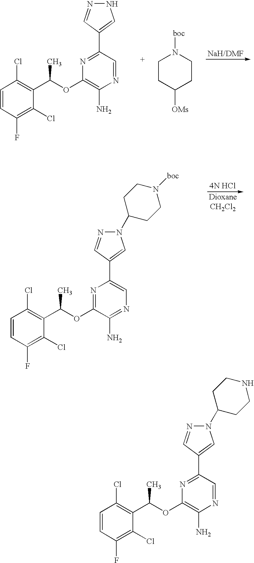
C1=CC(F)=C(Cl)C(C(C)OC2=C(N)N=CC(C3=CNN=C3)=N2)=C1Cl.C1CC([OMs])CCN1[boc].C1=CC(F)=C(Cl)C(C(C)OC2=NC(C3=CN(C4CCN([boc])CC4)N=C3)=CN=C2N)=C1Cl.C1=CC(F)=C(Cl)C(C(C)OC2=C(N)N=CC(C3=CN(C4CCNCC4)N=C3)=N2)=C1Cl
